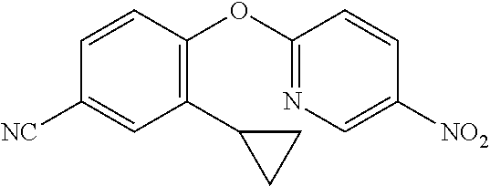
C1=CC(OC2=NC=C([NO2])C=C2)=C(C2CC2)C=C1[NC]
